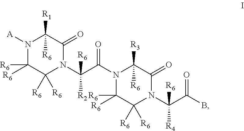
N1([A])C([R6])([R6])C([R6])([R6])N(C(C(=O)N2C([R6])([R6])C([R6])([R6])N(C(C(B)=O)([R6])[R4])C(=O)C2([R3])[R6])([R6])[R2])C(=O)C1([R1])[R6]
